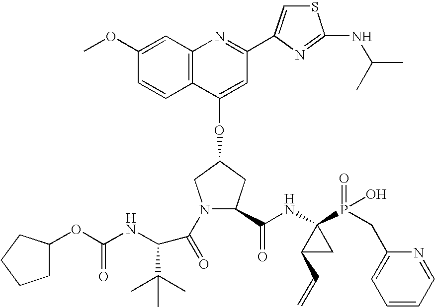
C12=C(C(OC3CN(C(=O)C(C(C)(C)C)NC(OC4CCCC4)=O)C(C(NC4(P(=O)(O)CC5=CC=CC=N5)C(C=C)C4)=O)C3)=CC(C3=CSC(NC(C)C)=N3)=N1)C=CC(OC)=C2
